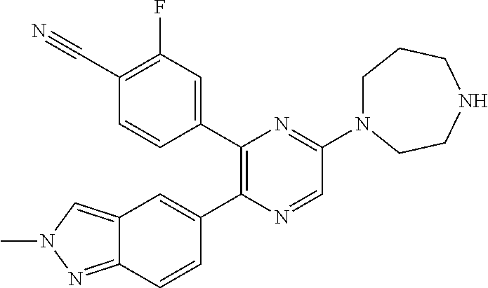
C12=NN(C)C=C1C=C(C1=C(C3=CC(F)=C(C#N)C=C3)N=C(N3CCCNCC3)C=N1)C=C2
